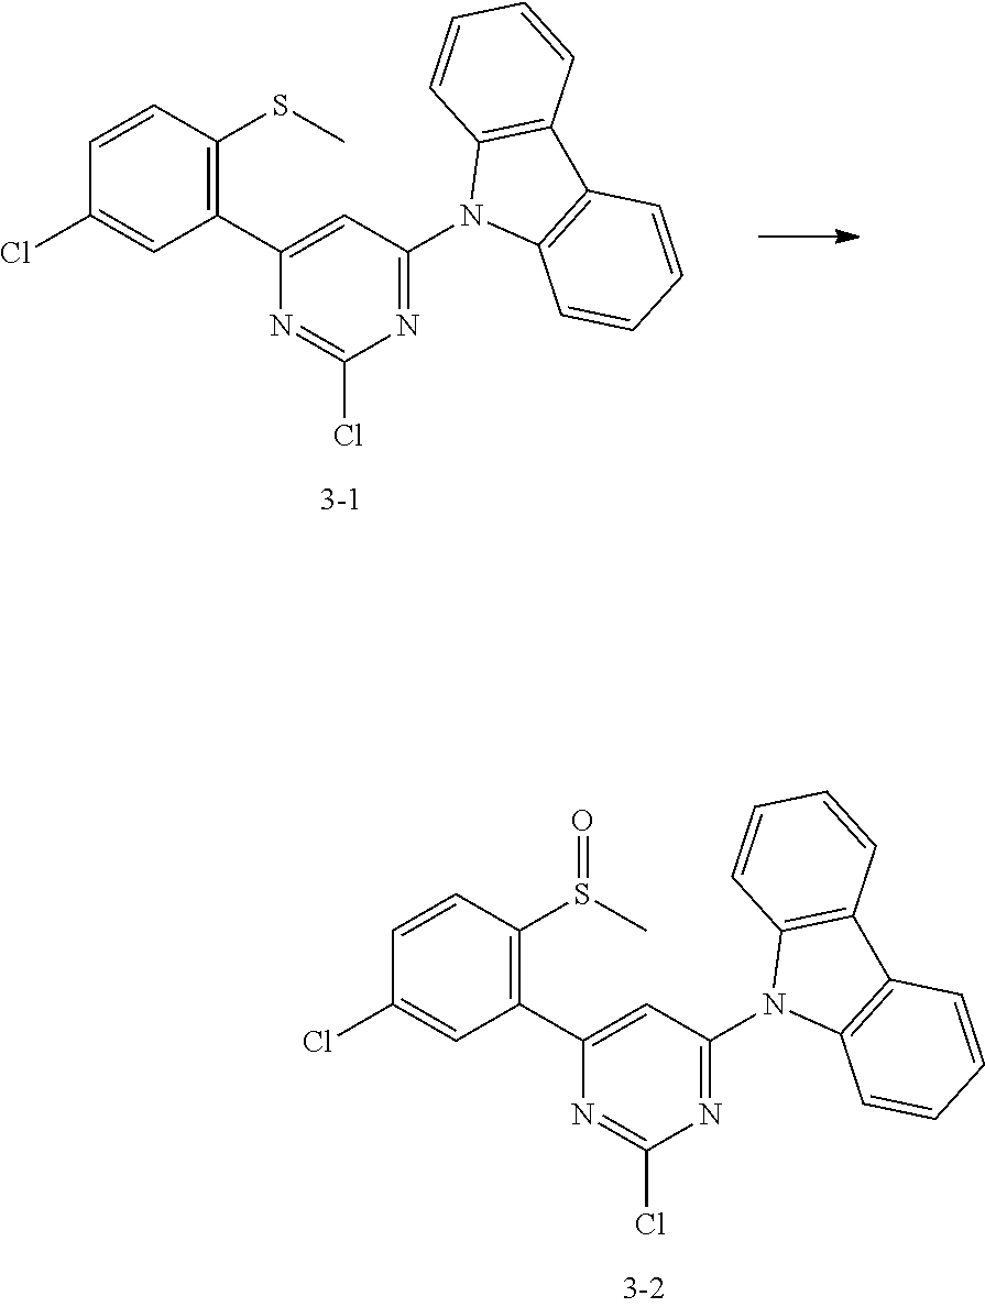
C1(C2=C(S(C)=O)C=CC(Cl)=C2)=CC(N2C3=C(C4=C2C=CC=C4)C=CC=C3)=NC(Cl)=N1.C1(C2=C(SC)C=CC(Cl)=C2)=CC(N2C3=C(C4=C2C=CC=C4)C=CC=C3)=NC(Cl)=N1
